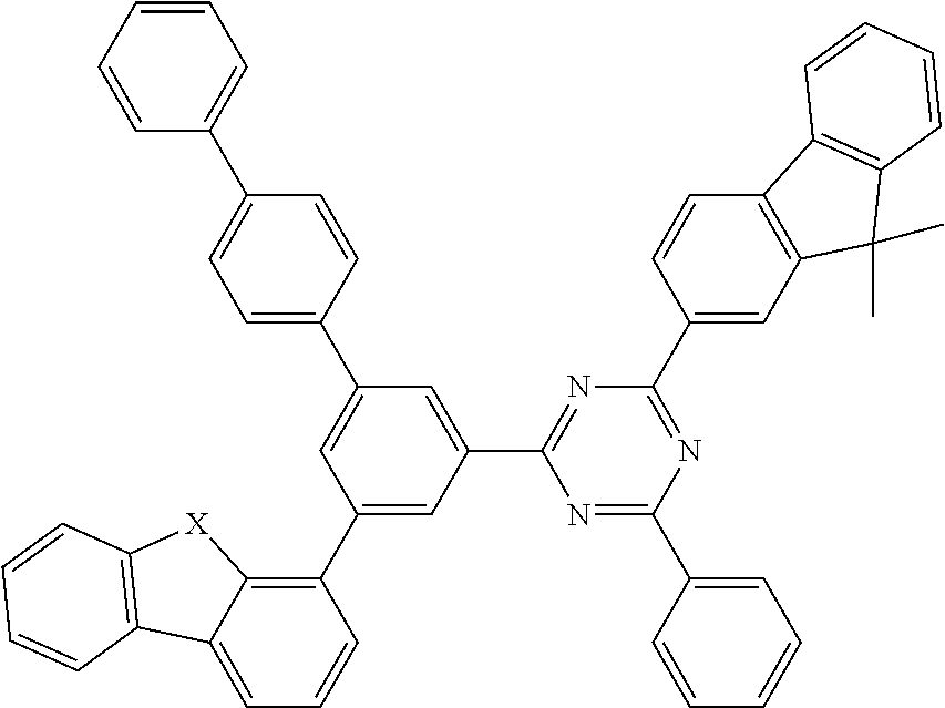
C1(C2=CC(C3=NC(C4=CC5=C(C=C4)C4=C(C5(C)C)C=CC=C4)=NC(C4=CC=CC=C4)=N3)=CC(C3=CC=C(C4=CC=CC=C4)C=C3)=C2)=C2C(=CC=C1)C1=C([X]2)C=CC=C1
